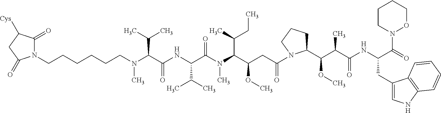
N(C(C(NC(C(C)C)C(N(C)C(C(C)CC)C(CC(=O)N1C(C(C(C(=O)NC(CC2=CNC3=C2C=CC=C3)C(=O)N2OCCCC2)C)OC)CCC1)OC)=O)=O)C(C)C)(C)CCCCCCN1C(=O)C([Cys])CC1=O
